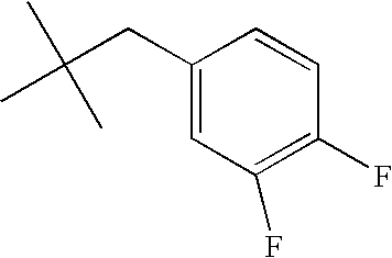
C1(F)=C(F)C=CC(CC(C)(C)C)=C1
